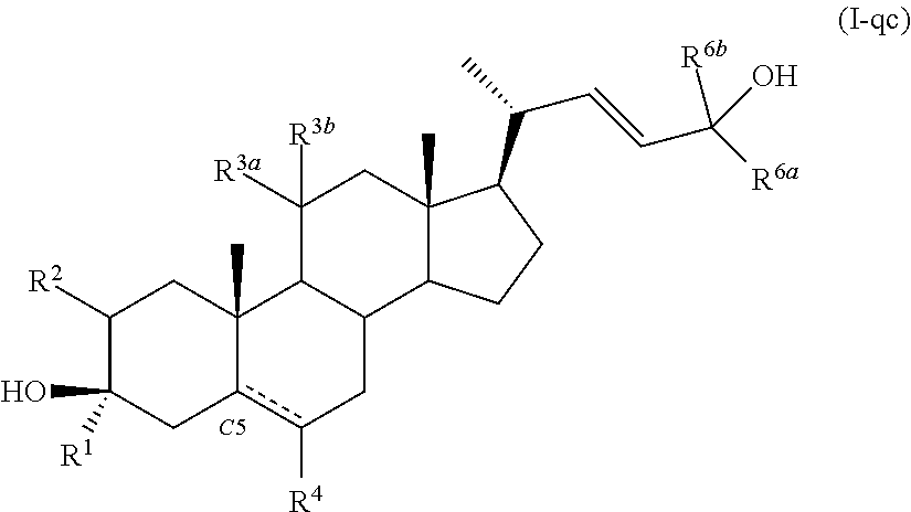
C1([R2])C([R1])(O)Cc2c([R4])CC3C(C2(C)C1)C([R3b])([R3a])CC1(C)C3CCC1C(C)C=CC([R6a])(O)[R6b].[C5]
